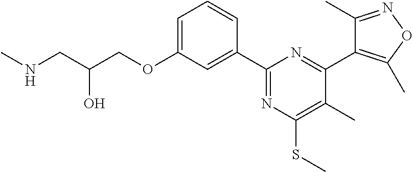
C1=C(OCC(CNC)O)C=C(C2=NC(SC)=C(C)C(C3=C(C)ON=C3C)=N2)C=C1
